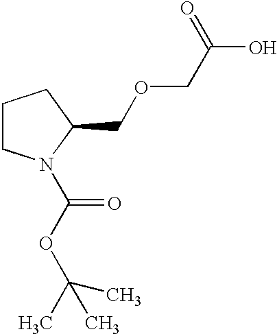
C1CN(C(OC(C)(C)C)=O)C(COCC(O)=O)C1
